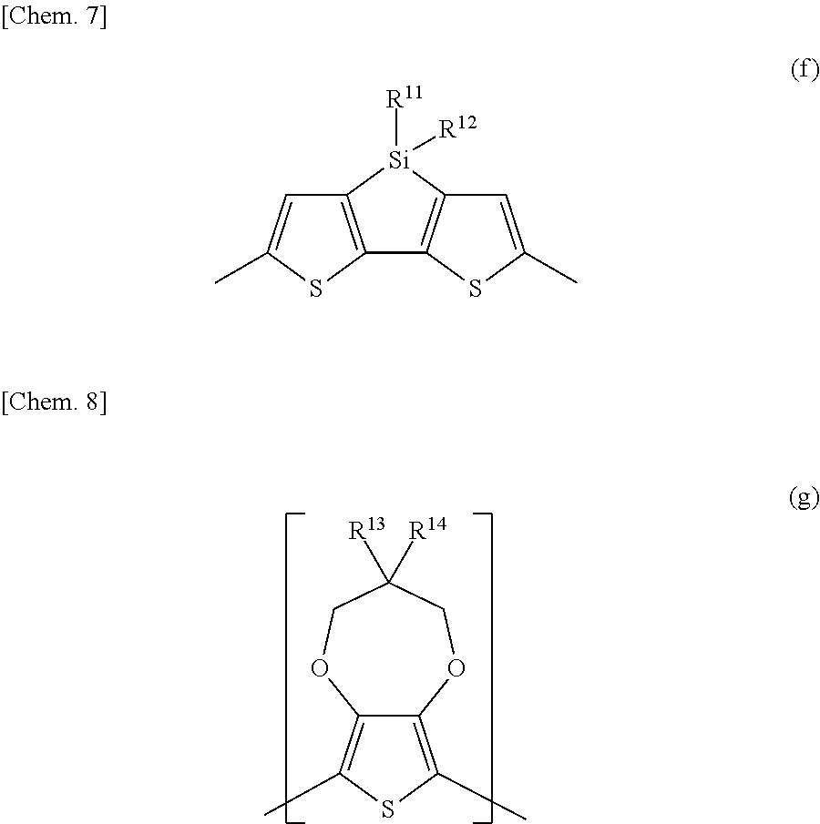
C12=C(C)SC(C)=C1OCC([R13])([R14])CO2.C12=C(SC(C)=C1)C1=C([Si]2([R11])[R12])C=C(C)S1
